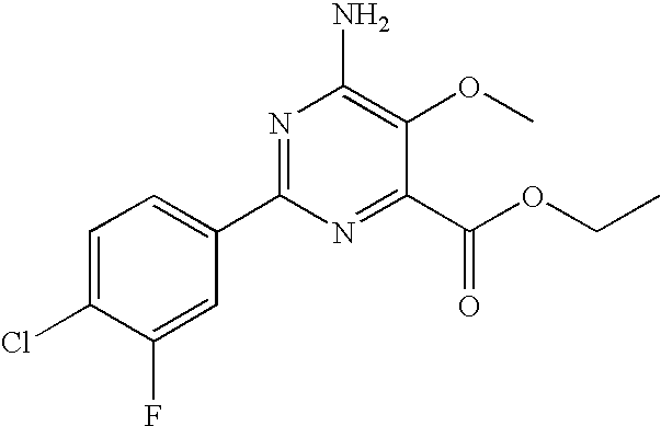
N1=C(C2=CC=C(Cl)C(F)=C2)N=C(C(OCC)=O)C(OC)=C1N
